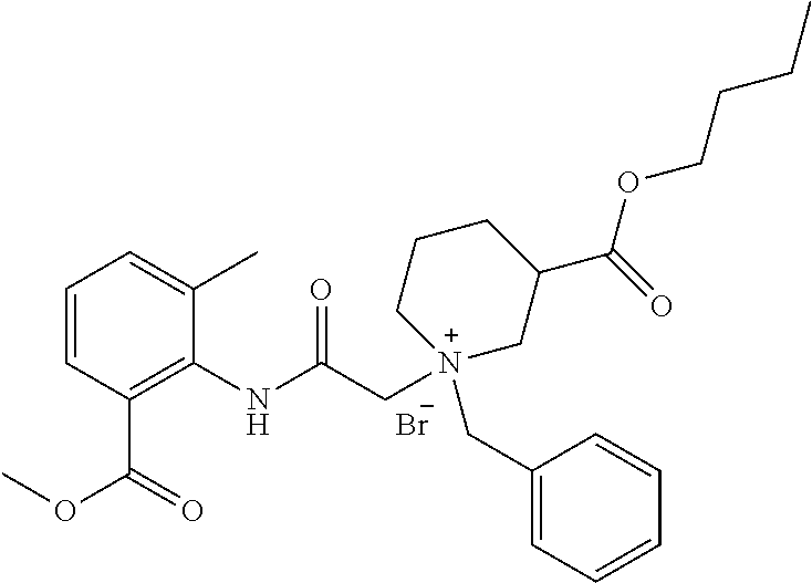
C1=CC(C(OC)=O)=C(NC(C[N+]2(CC3=CC=CC=C3)CC(C(=O)OCCCC)CCC2)=O)C(C)=C1.[Br-]
